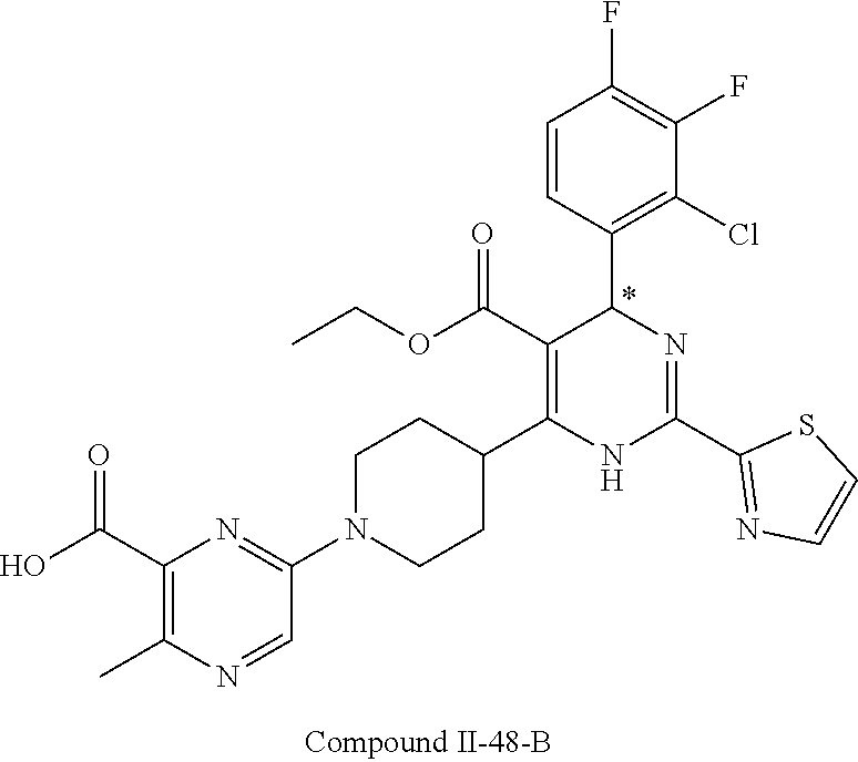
C1(F)=C(F)C=CC(C2N=C(C3=NC=CS3)NC(C3CCN(C4=NC(C(O)=O)=C(C)N=C4)CC3)=C2C(OCC)=O)=C1Cl
